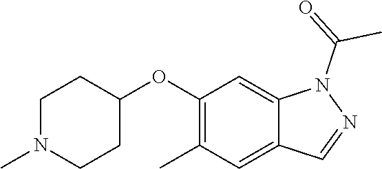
C1(OC2CCN(C)CC2)=C(C)C=C2C(=C1)N(C(C)=O)N=C2
